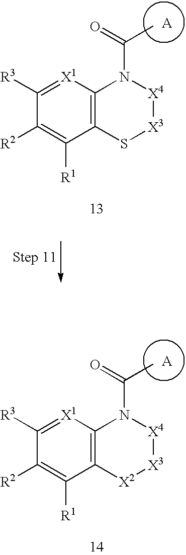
C1([R3])=[X1]C2=C(C([R1])=C1[R2])[X2][X3][X4]N2C(=O)C.C1([R3])=[X1]C2=C(C([R1])=C1[R2])S[X3][X4]N2C(=O)C
